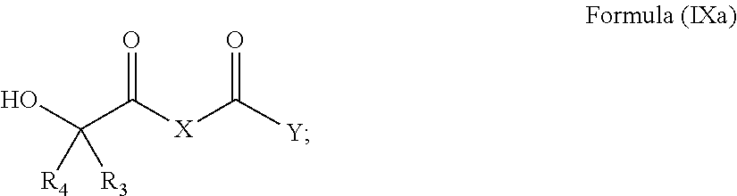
[Y]C(=O)[X]C(C(O)([R4])[R3])=O
